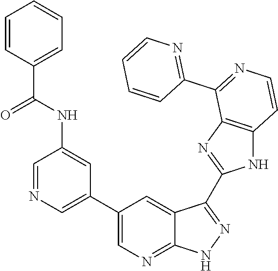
C1=NC=C(C2=CN=C3C(=C2)C(C2=NC4=C(N2)C=CN=C4C2=NC=CC=C2)=NN3)C=C1NC(C1=CC=CC=C1)=O
